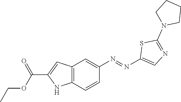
C1CN(C2=NC=C(N=NC3=CC4=C(C=C3)NC(C(OCC)=O)=C4)S2)CC1
